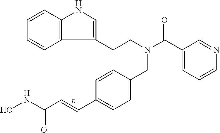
C12=C(C=CC=C1)NC=C2CCN(CC1=CC=C(C=CC(=O)NO)C=C1)C(C1=CC=CN=C1)=O
